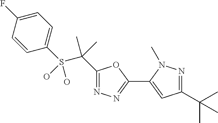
S(C(C)(C)C1=NN=C(C2=CC(C(C)(C)C)=NN2C)O1)(C1=CC=C(F)C=C1)(O)O
